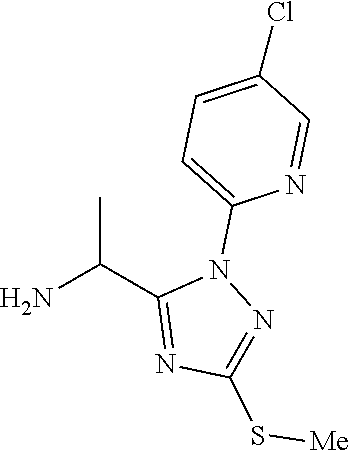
NC(C1=NC(S[Me])=NN1C1=CC=C(Cl)C=N1)C
